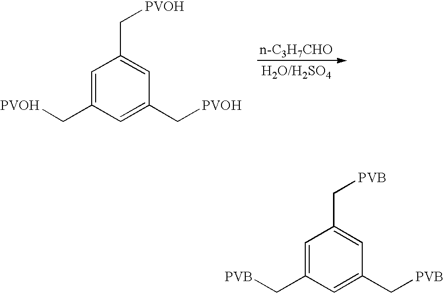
[n-C3H7CHO].[H2O/H2SO4].C1=C(C[PVOH])C=C(C[PVOH])C=C1C[PVOH].C1=C(C[PVB])C=C(C[PVB])C=C1C[PVB]
